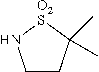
C1CC(C)(C)[O2S]N1
